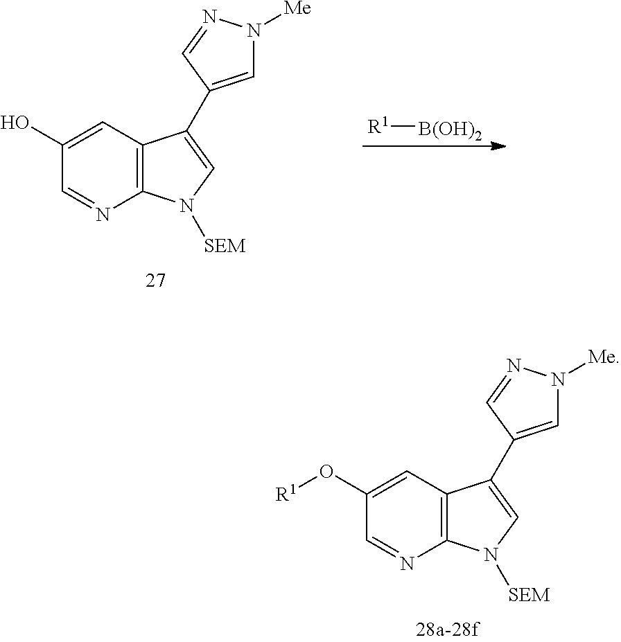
C12=C(C=C(O)C=N1)C(C1=CN([Me])N=C1)=CN2[SEM].[R1][B(OH)2].C12=C(C=C(O[R1])C=N1)C(C1=CN([Me])N=C1)=CN2[SEM]
